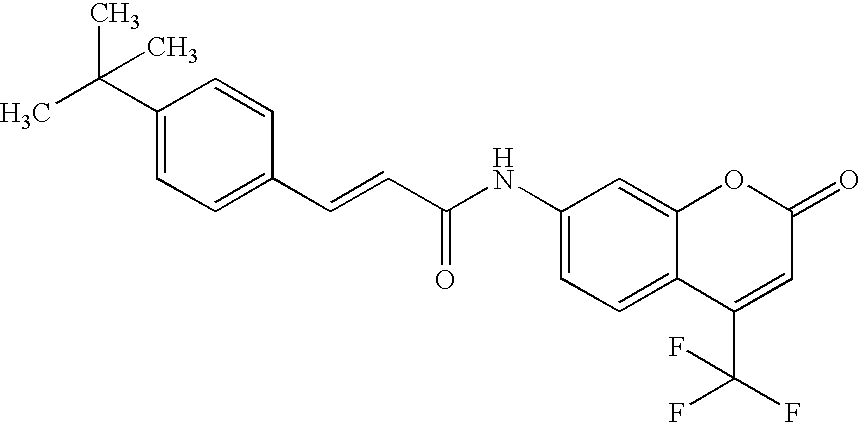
C1(C=CC(=O)NC2=CC=C3C(=C2)OC(=O)C=C3C(F)(F)F)=CC=C(C(C)(C)C)C=C1
